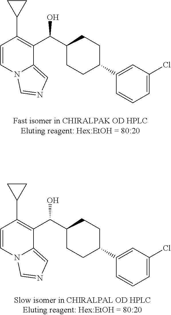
C1=CN2C(=CN=C2)C(C(C2CCC(C3=CC(Cl)=CC=C3)CC2)O)=C1C1CC1.C1=CN2C(=CN=C2)C(C(C2CCC(C3=CC(Cl)=CC=C3)CC2)O)=C1C1CC1
